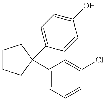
C1CCC(C2=CC=C(O)C=C2)(C2=CC=CC(Cl)=C2)C1
